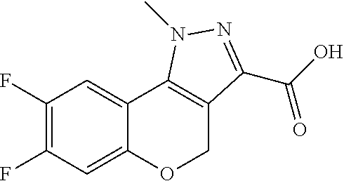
C1(F)=C(F)C=C2C(=C1)C1=C(CO2)C(C(O)=O)=NN1C
